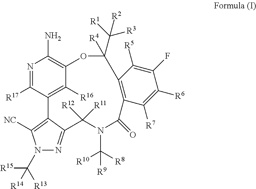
N1=C([R17])C2=C([R16])C(=C1N)OC([R4])(C([R3])([R1])[R2])C1=C(C(=O)N(C([R8])([R10])[R9])C([R12])([R11])C3=NN(C([R13])([R15])[R14])C([NC])=C23)C([R7])=C([R6])C(F)=C1[R5]
